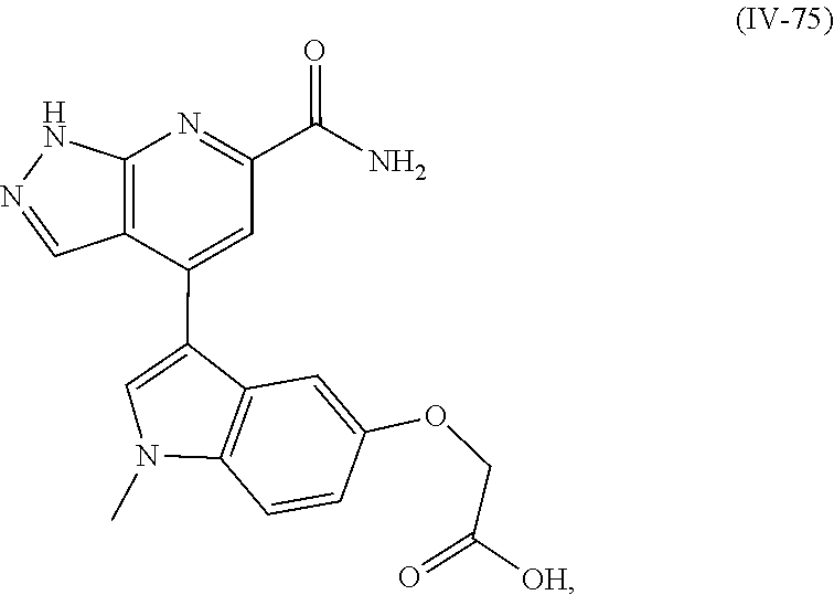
O=C(COC1=CC2=C(N(C)C=C2C2=CC(C(=O)N)=NC3=C2C=NN3)C=C1)[OH]
